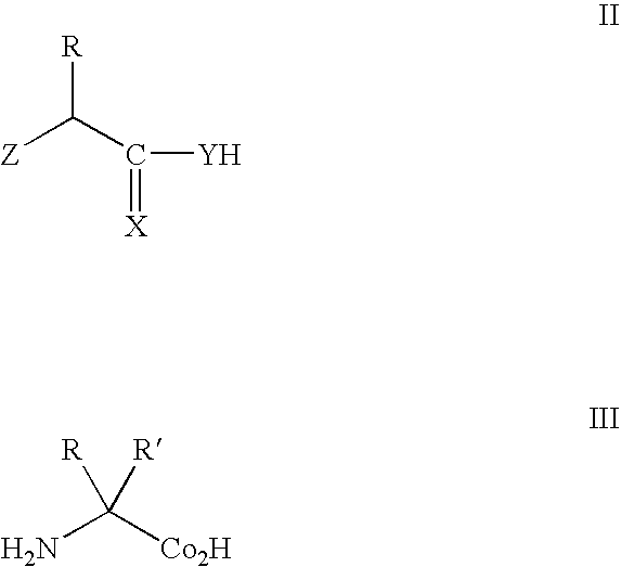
C([R])([Z])C([Y])=[X].NC([Co2H])([R])[R]
